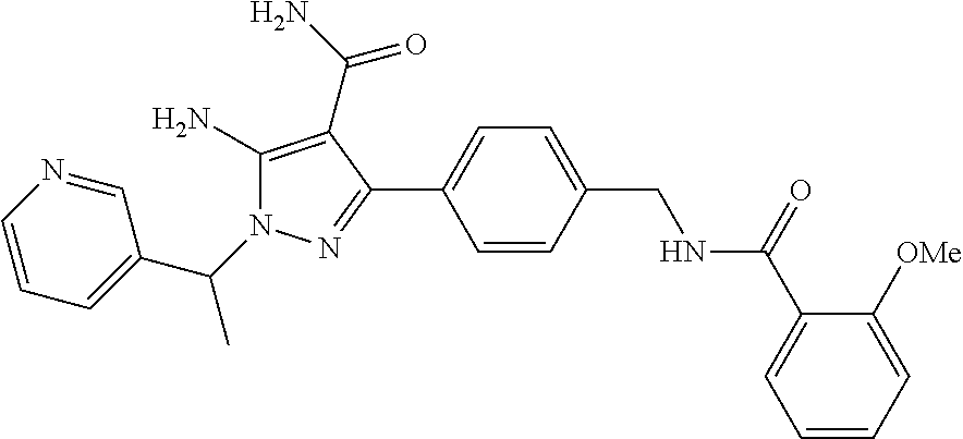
C(N1C(N)=C(C(N)=O)C(C2=CC=C(CNC(C3=CC=CC=C3[OMe])=O)C=C2)=N1)(C1=CC=CN=C1)C
